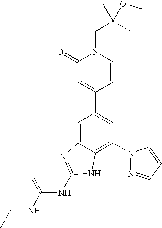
C1=C2C(=C(N3N=CC=C3)C=C1C1=CC(=O)N(CC(C)(C)OC)C=C1)NC(NC(NCC)=O)=N2
